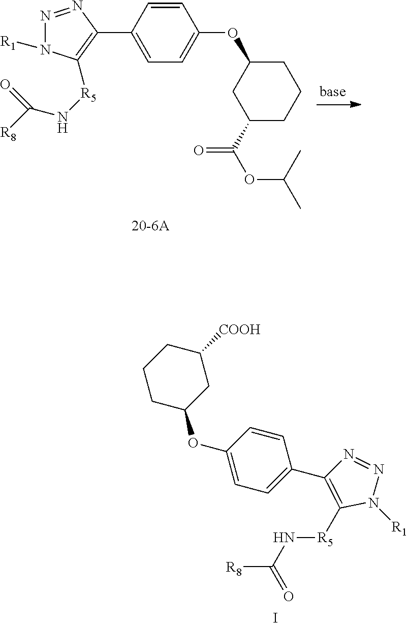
N1=NC(C2=CC=C(OC3CCCC(C(OC(C)C)=O)C3)C=C2)=C([R5]NC([R8])=O)N1[R1].I.[R8]C(N[R5]C1=C(C2=CC=C(OC3CC([COOH])CCC3)C=C2)N=NN1[R1])=O
